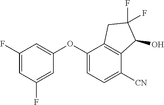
C1(F)=CC(F)=CC(OC2=CC=C([CN])C3=C2CC(F)(F)C3O)=C1
